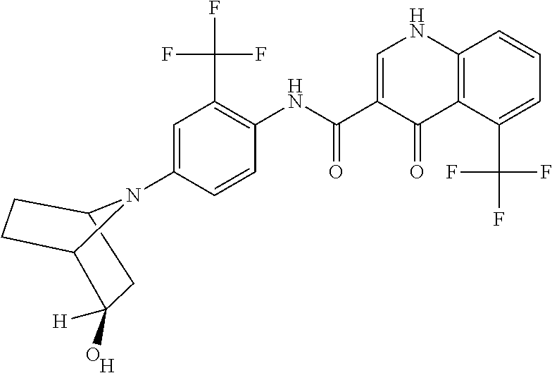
C1=C(N2C3C(O)([H])CC2CC3)C=CC(NC(C2=CNC3=C(C2=O)C(C(F)(F)F)=CC=C3)=O)=C1C(F)(F)F.[H]
